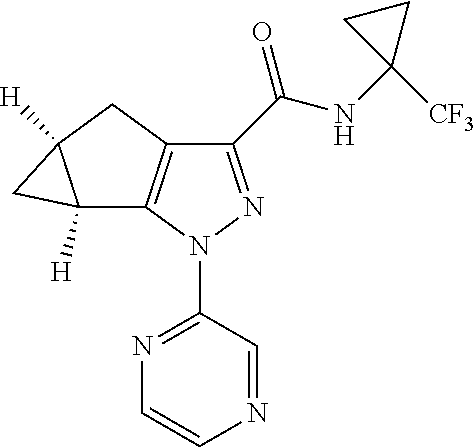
C1(C(NC2([CF3])CC2)=O)=NN(C2=NC=CN=C2)C2=C1CC1([H])C2([H])C1
